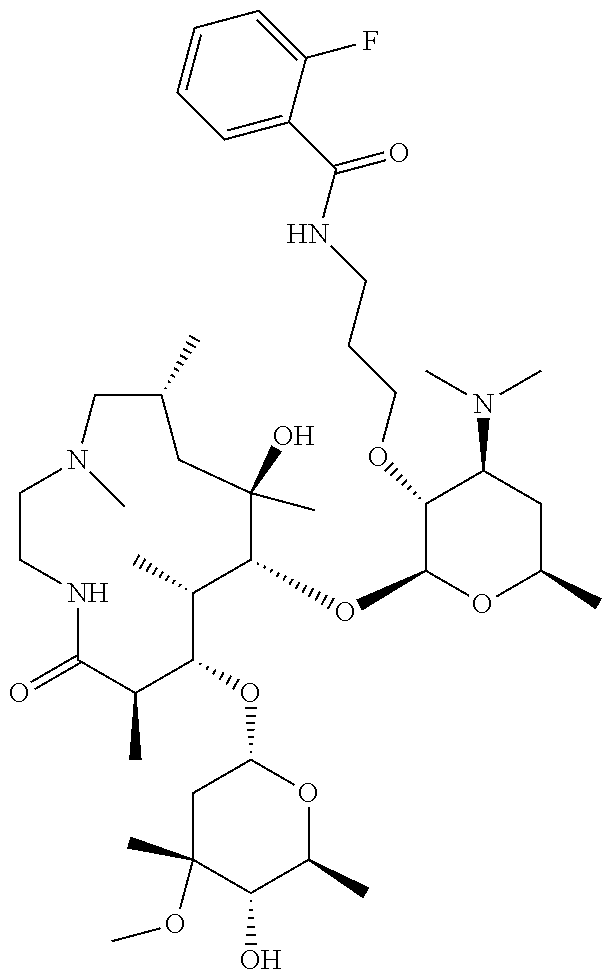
C1CNC(=O)C(C)C(OC2CC(C)(OC)C(O)C(C)O2)C(C)C(OC2OC(C)CC(N(C)C)C2OCCCNC(=O)C2=CC=CC=C2F)C(O)(C)CC(C)CN1C
